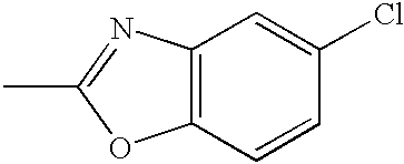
C12=C(N=C(C)O1)C=C(Cl)C=C2
